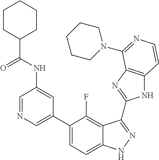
C1=C(C2=CC=C3C(=C2F)C(C2=NC4=C(N2)C=CN=C4N2CCCCC2)=NN3)C=C(NC(C2CCCCC2)=O)C=N1
